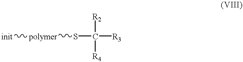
S(C([R2])([R4])[R3])[polymer][init]
